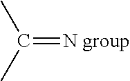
C(=[N group])(C)C
